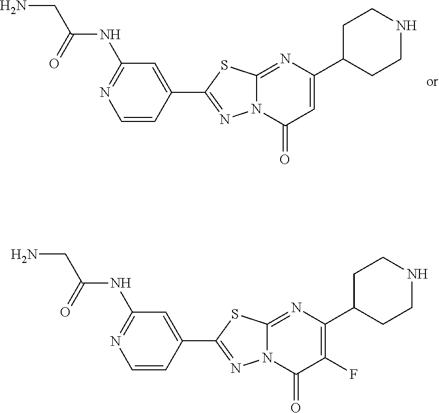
C1C(C2=CC(=O)N3C(=N2)SC(C2=CC(NC(CN)=O)=NC=C2)=N3)CCNC1.C1C(C2=C(F)C(=O)N3C(=N2)SC(C2=CC(NC(CN)=O)=NC=C2)=N3)CCNC1
